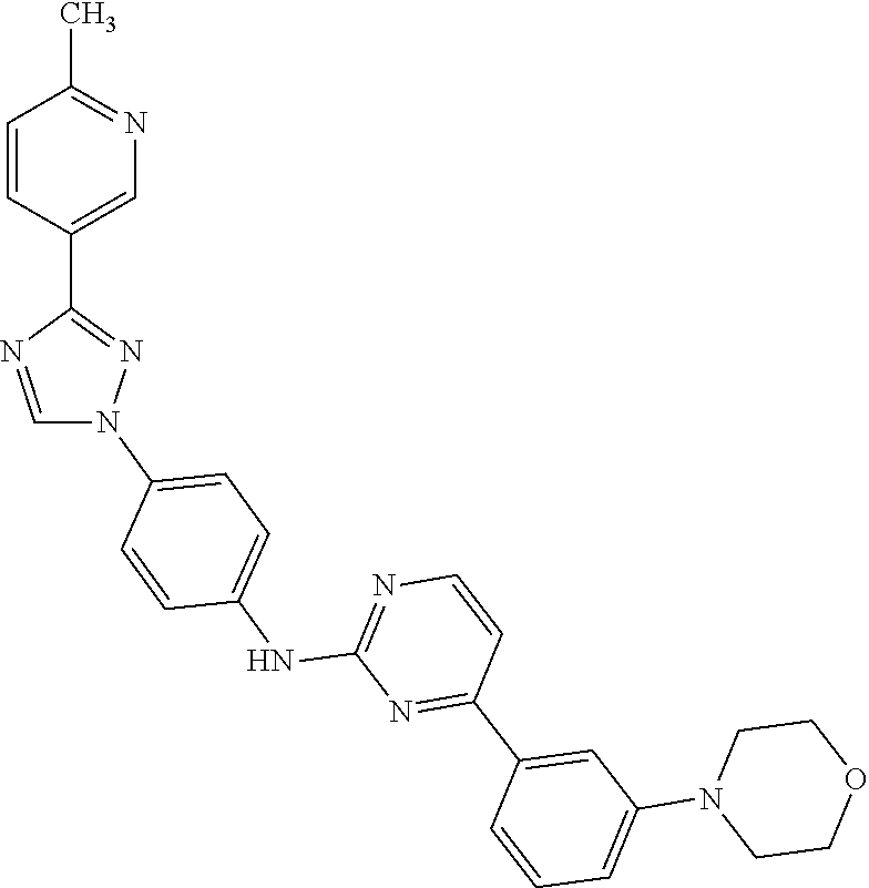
C1=CC(C2=NN(C3=CC=C(NC4=NC=CC(C5=CC(N6CCOCC6)=CC=C5)=N4)C=C3)C=N2)=CN=C1C
